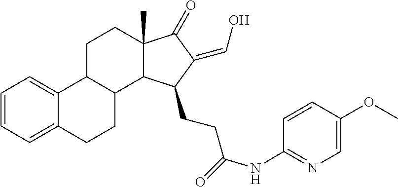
C12(C)C(=O)C(=CO)C(CCC(=O)NC3=NC=C(OC)C=C3)C1C1C(C3=CC=CC=C3CC1)CC2
